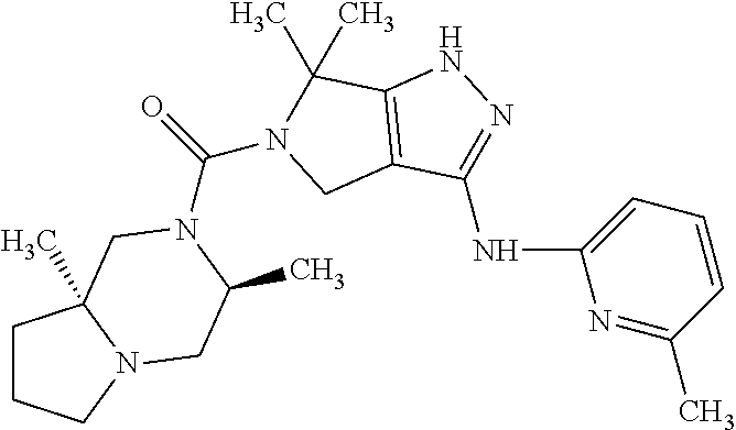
N(C1=NNC2=C1CN(C(=O)N1C(C)CN3CCCC3(C)C1)C2(C)C)C1=CC=CC(C)=N1
